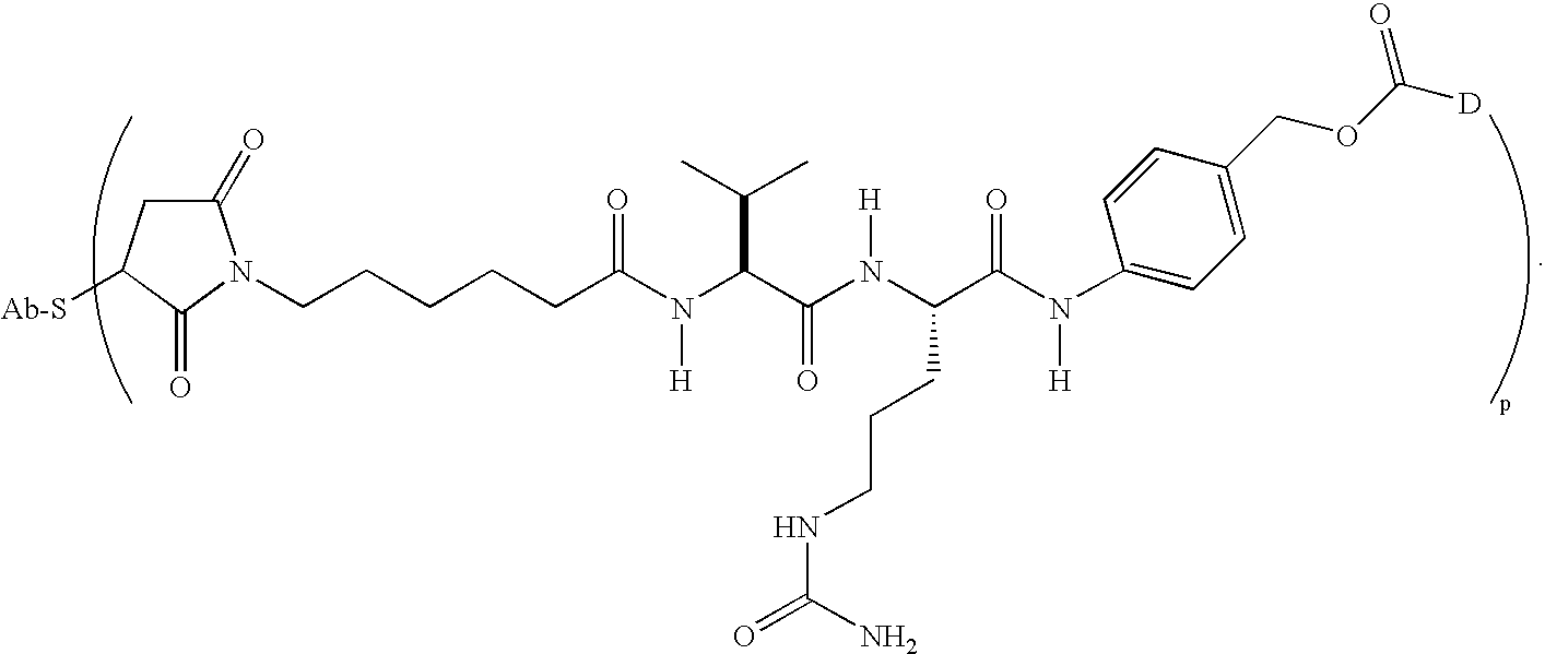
C1(=O)CC([Ab-S])C(=O)N1CCCCCC(N(C(C(N(C(C(N([H])C1=CC=C(COC([D])=O)C=C1)=O)CCCNC(=O)N)[H])=O)C(C)C)[H])=O
